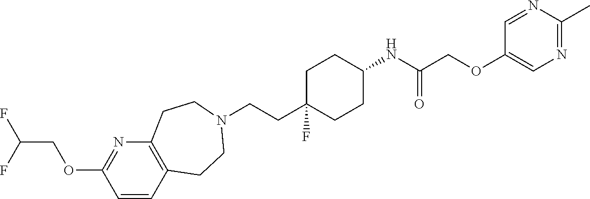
C(CC1(F)CCC(NC(=O)COC2=CN=C(C)N=C2)CC1)N1CCC2=C(N=C(OCC(F)F)C=C2)CC1
